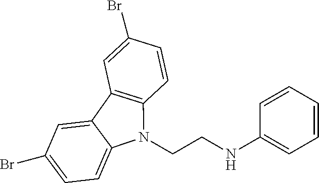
C12=C(C=CC(Br)=C1)N(CCNC1=CC=CC=C1)C1=CC=C(Br)C=C21
